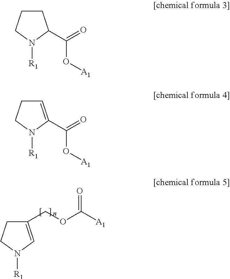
C1(COC([A1])=O)=CN([R1])CC1.C1CCN([R1])C1C(O[A1])=O.C1=C(C(O[A1])=O)N([R1])CC1
